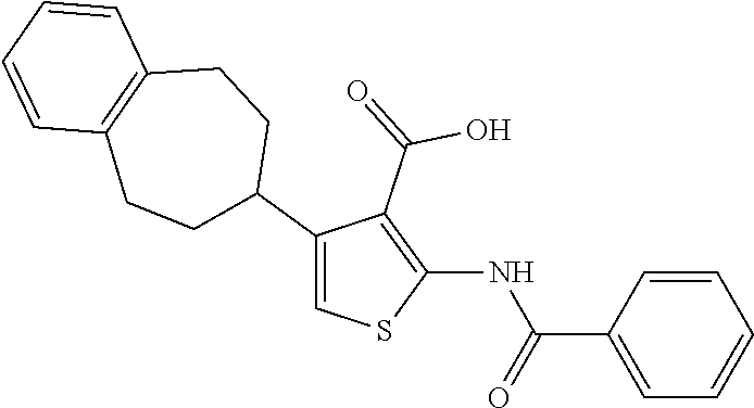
C1=CC(C(=O)NC2=C(C(=O)O)C(C3CCC4=C(CC3)C=CC=C4)=CS2)=CC=C1
